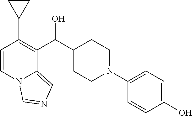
C1=CN2C(=CN=C2)C(C(C2CCN(C3=CC=C(O)C=C3)CC2)O)=C1C1CC1
